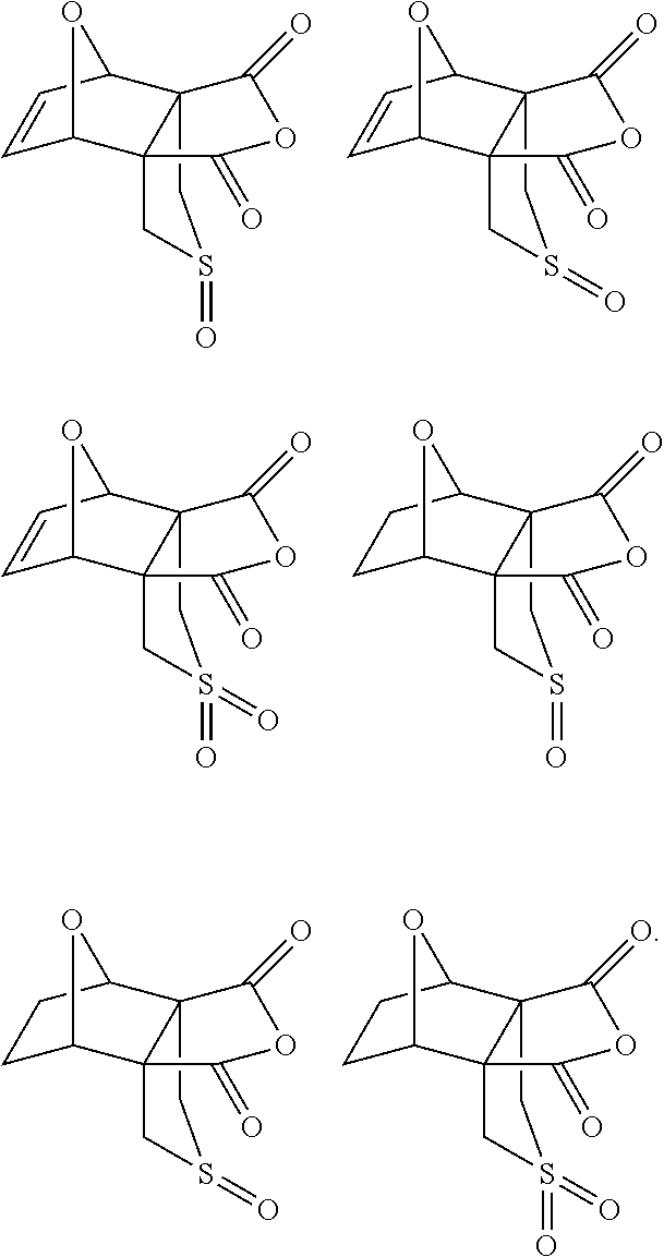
C123CS(=O)CC1(C1C=CC2O1)C(=O)OC3=O.C123CS(=O)CC1(C1C=CC2O1)C(=O)OC3=O.C123CS(=O)(=O)CC1(C1C=CC2O1)C(=O)OC3=O.C123CS(=O)CC1(C1CCC2O1)C(=O)OC3=O.C123CS(=O)CC1(C1CCC2O1)C(=O)OC3=O.C123CS(=O)(=O)CC1(C1CCC2O1)C(=O)OC3=O
